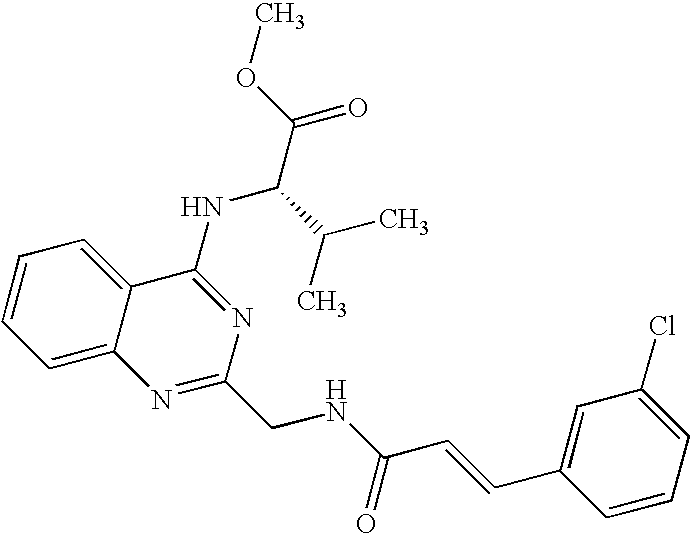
C12=CC=CC=C1C(NC(C(=O)OC)C(C)C)=NC(CNC(C=CC1=CC(Cl)=CC=C1)=O)=N2
